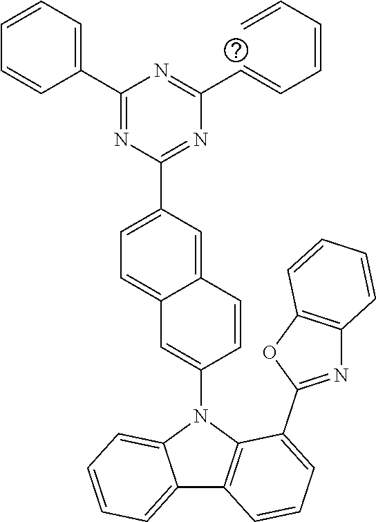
C12=CC=CC=C1N(C1=CC3=CC=C(C4=NC(C=CC=CC=C)=NC(C5=CC=CC=C5)=N4)C=C3C=C1)C1=C2C=CC=C1C1=NC2=C(O1)C=CC=C2
